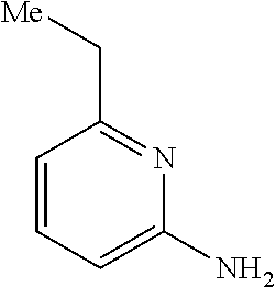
C1=CC=C(N)N=C1C[Me]
